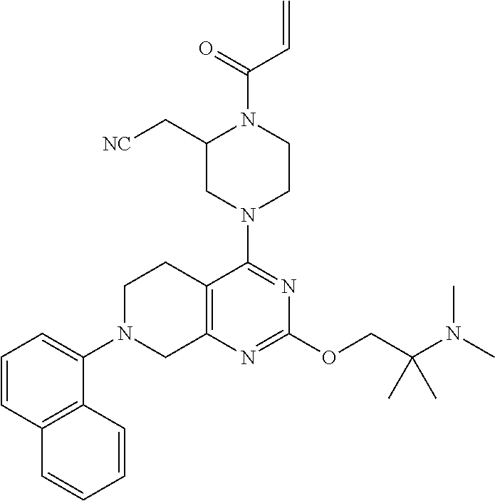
C1=CC2=C(C(N3CC4=C(CC3)C(N3CCN(C(=O)C=C)C(C[NC])C3)=NC(OCC(N(C)C)(C)C)=N4)=C1)C=CC=C2
